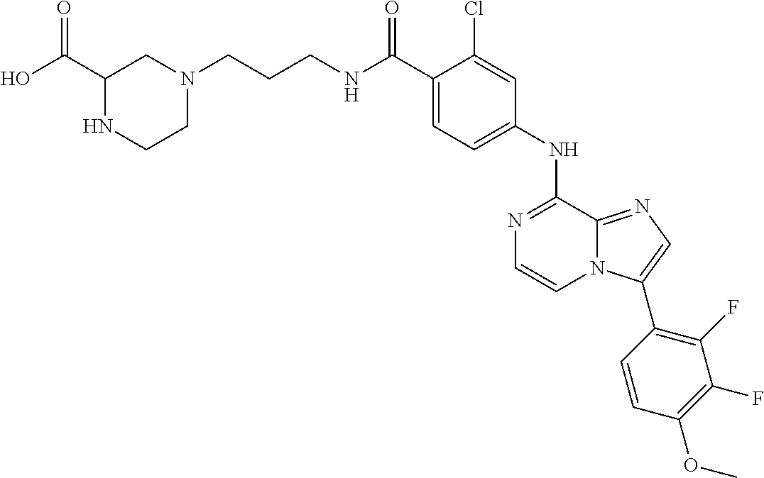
C1(C(NCCCN2CC(C(O)=O)NCC2)=O)=CC=C(NC2=NC=CN3C2=NC=C3C2=C(F)C(F)=C(OC)C=C2)C=C1Cl
